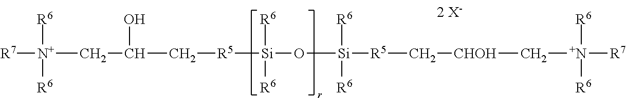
[R7][N+]([R6])([R6])CC(O)C[R5][Si]([R6])([R6])O[Si]([R6])([R6])[R5]C[CHOH]C[N+]([R6])([R6])[R7]
